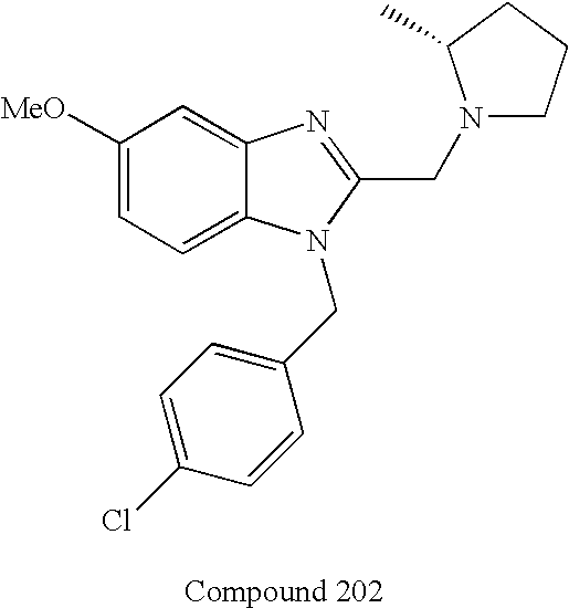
C1([MeO])=CC=C2C(=C1)N=C(CN1CCCC1C)N2CC1=CC=C(Cl)C=C1
